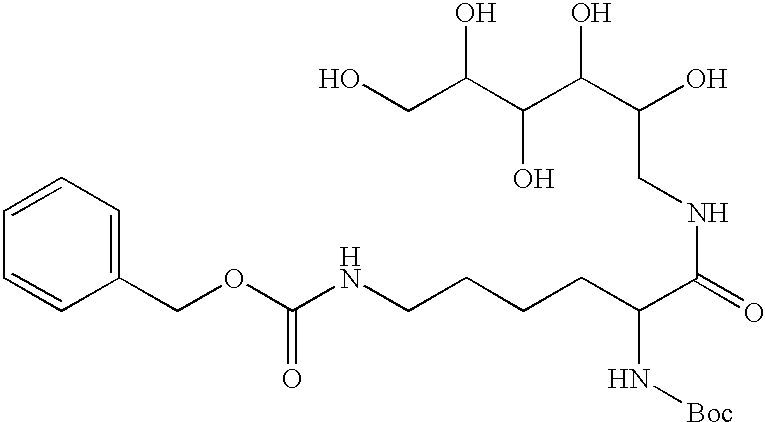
C1=CC=CC(COC(NCCCCC(N[Boc])C(=O)NCC(C(C(C(CO)O)O)O)O)=O)=C1
